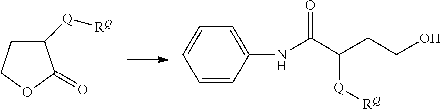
C1([Q][RQ])CCOC1=O.C1=CC=CC(NC(C(CCO)[Q][RQ])=O)=C1
